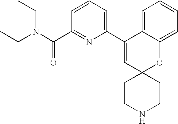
C1(C2=CC=CC(C(N(CC)CC)=O)=N2)=CC2(OC3=CC=CC=C13)CCNCC2
